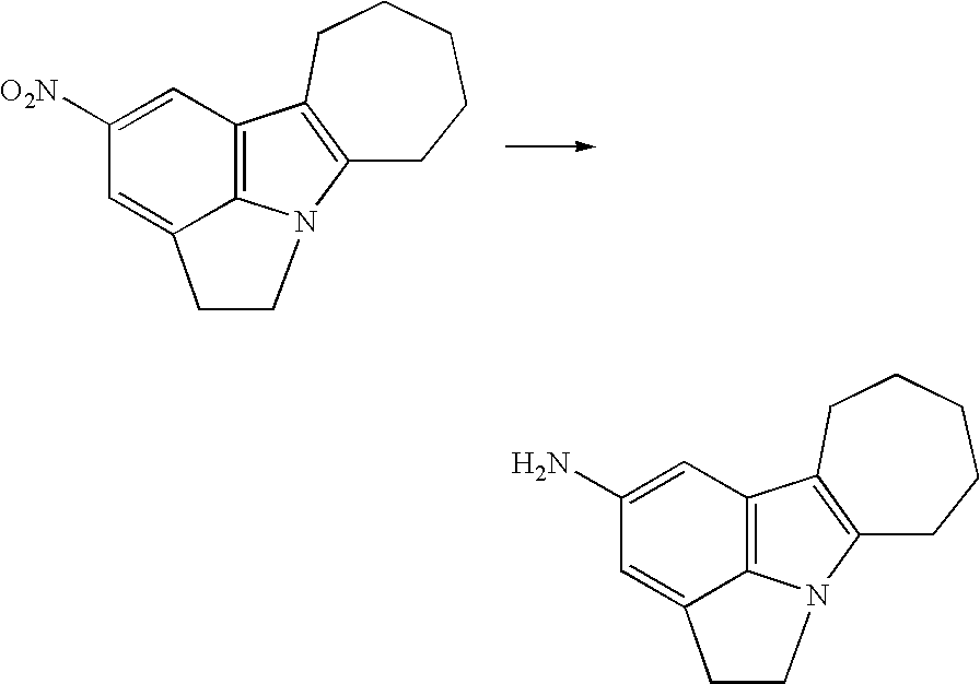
C12=C3C(=CC([O2N])=C1)CCN3C1=C2CCCCC1.C12=C3C(=CC(N)=C1)CCN3C1=C2CCCCC1
